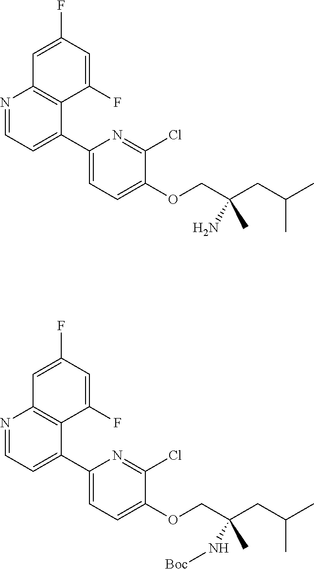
N1=CC=C(C2=CC=C(OCC(CC(C)C)(C)N)C(Cl)=N2)C2=C1C=C(F)C=C2F.N1=CC=C(C2=CC=C(OCC(CC(C)C)(C)N[Boc])C(Cl)=N2)C2=C1C=C(F)C=C2F
